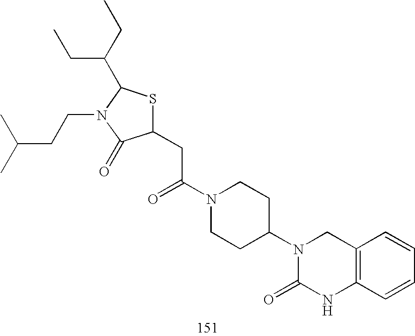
C1(CC(N2CCC(N3C(=O)NC4=C(C3)C=CC=C4)CC2)=O)SC(C(CC)CC)N(CCC(C)C)C1=O
